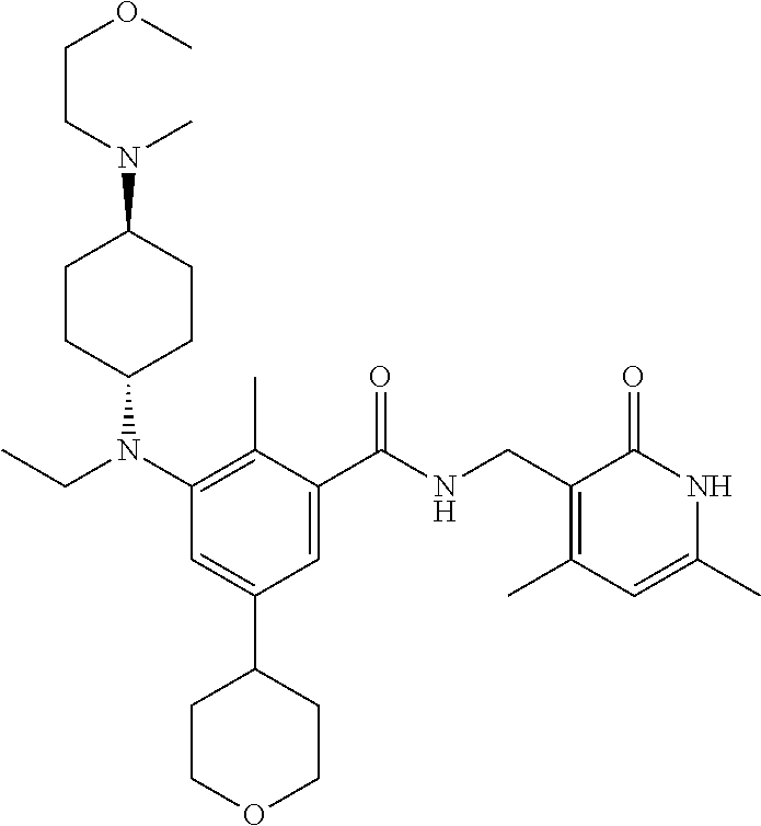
C1(C(NCC2=C(C)C=C(C)NC2=O)=O)=CC(C2CCOCC2)=CC(N(CC)C2CCC(N(CCOC)C)CC2)=C1C
